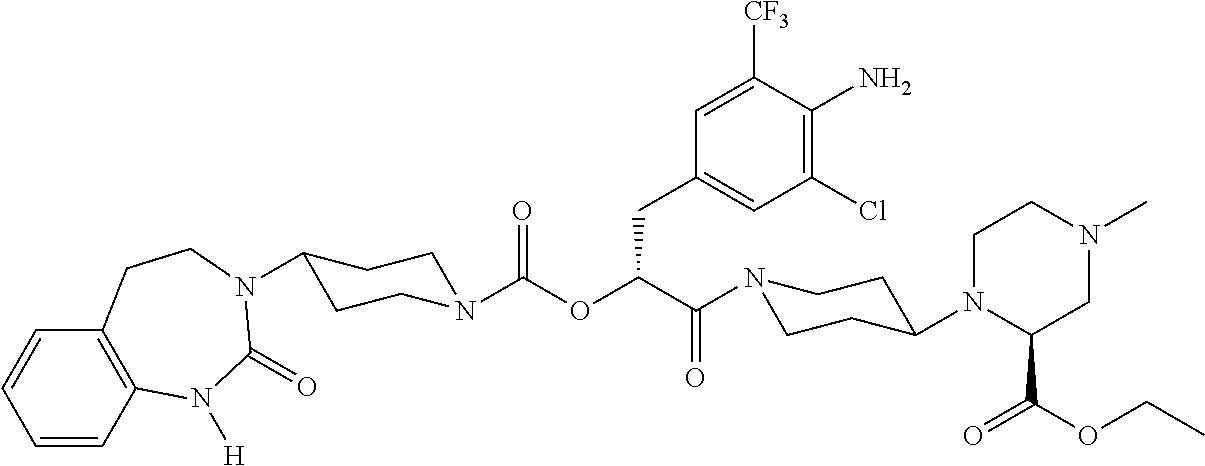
C1=CC2=C(C=C1)CCN(C1CCN(C(OC(C(=O)N3CCC(N4C(C(=O)OCC)CN(C)CC4)CC3)CC3=CC(Cl)=C(N)C([CF3])=C3)=O)CC1)C(=O)N2[H]
